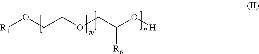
[R1]OCCOCC([R6])O[H]
